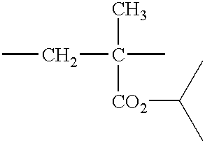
CC([CO2]C(C)C)(C)CC
